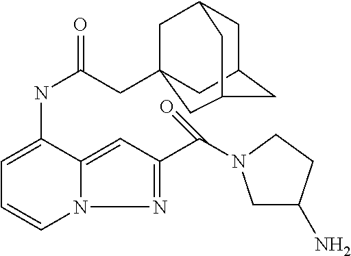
C(C12CC3CC(CC(C1)C3)C2)C(NC1=CC=CN2C1=CC(C(=O)N1CC(N)CC1)=N2)=O
